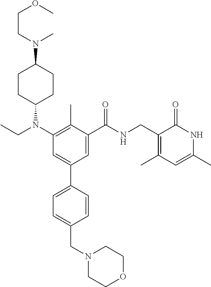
C1(C(NCC2=C(C)C=C(C)NC2=O)=O)=CC(C2=CC=C(CN3CCOCC3)C=C2)=CC(N(CC)C2CCC(N(CCOC)C)CC2)=C1C
